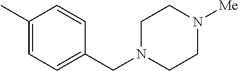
C1(C)=CC=C(CN2CCN([Me])CC2)C=C1
